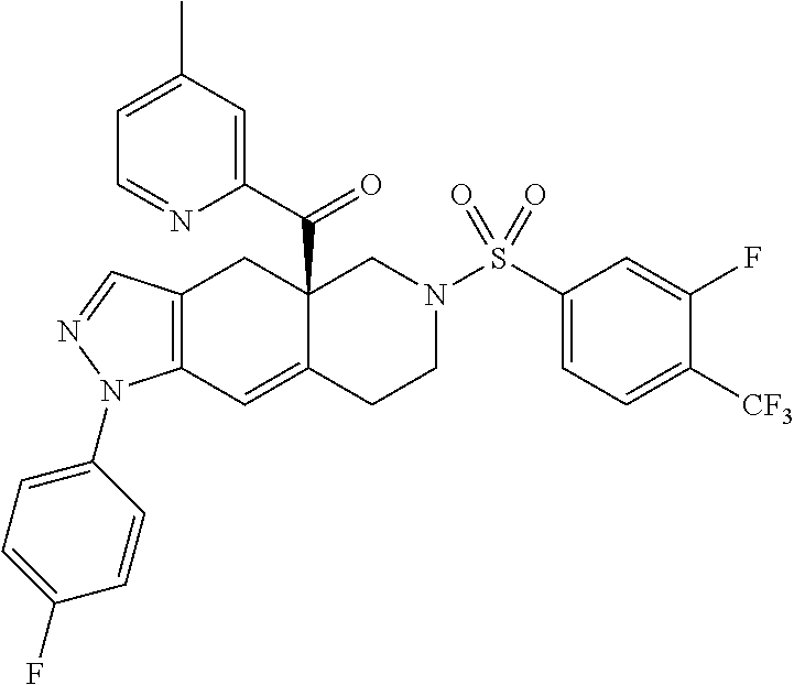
C12=C(C=C3C(C(C4=CC(C)=CC=N4)=O)(C1)CN(S(C1=CC=C([CF3])C(F)=C1)(=O)=O)CC3)N(C1=CC=C(F)C=C1)N=C2
